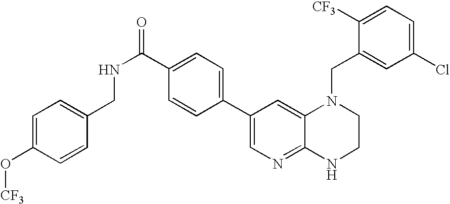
C1(C2=CN=C3C(=C2)N(CC2=CC(Cl)=CC=C2[CF3])CCN3)=CC=C(C(NCC2=CC=C(O[CF3])C=C2)=O)C=C1
